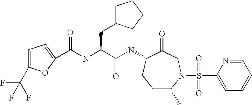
C1C(C)N(S(C2=CC=CC=N2)(=O)=O)CC(=O)C(NC(C(NC(=O)C2=CC=C(C(F)(F)F)O2)CC2CCCC2)=O)C1
